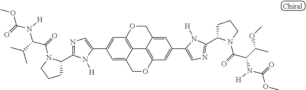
C1(C2=CC3=C4C(=C2)COC2=C4C(=CC(C4=CN=C(C5CCCN5C(=O)C(C(C)OC)N([H])C(=O)OC)N4[H])=C2)CO3)=CN=C(C2CCCN2C(C(C(C)C)N([H])C(=O)OC)=O)N1[H]
